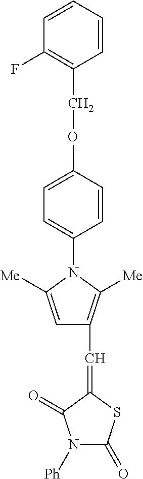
C1=C(OCC2=C(F)C=CC=C2)C=CC(N2C([Me])=CC(C=C3SC(=O)N([Ph])C3=O)=C2[Me])=C1
